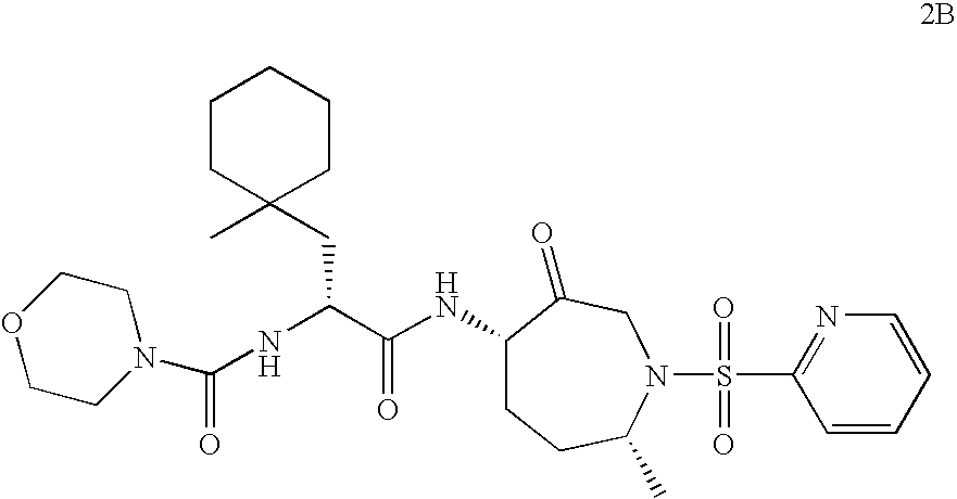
C1(NC(C(NC(N2CCOCC2)=O)CC2(C)CCCCC2)=O)CCC(C)N(S(C2=NC=CC=C2)(=O)=O)CC1=O
